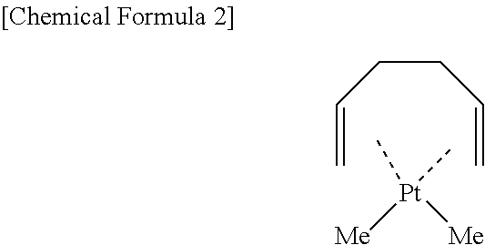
C(CC=C)C=C.C[Pt](C)([Me])[Me]
